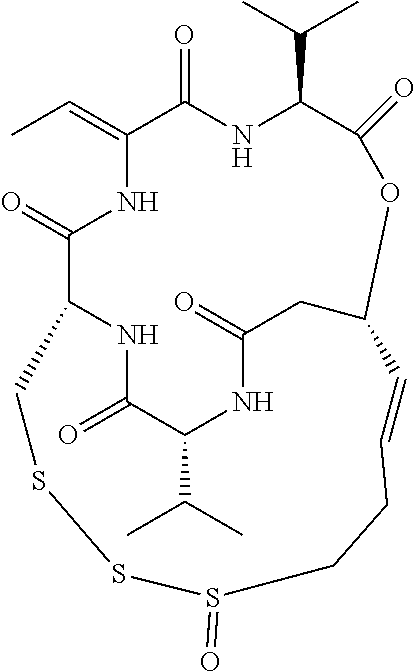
CC=C1C(=O)NC(C(C)C)C(=O)OC2CC(=O)NC(C(C)C)C(=O)NC(C(=O)N1)CSSS(=O)CCC=C2
